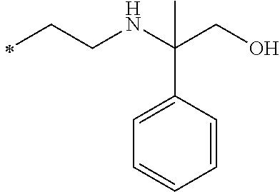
C(CNC(CO)(C1=CC=CC=C1)C)C
